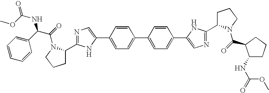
C1=CC(C2=CN=C(C3CCCN3C(=O)C(C3=CC=CC=C3)NC(=O)OC)N2)=CC=C1C1=CC=C(C2=CN=C(C3CCCN3C(=O)C3C(NC(=O)OC)CCC3)N2)C=C1
